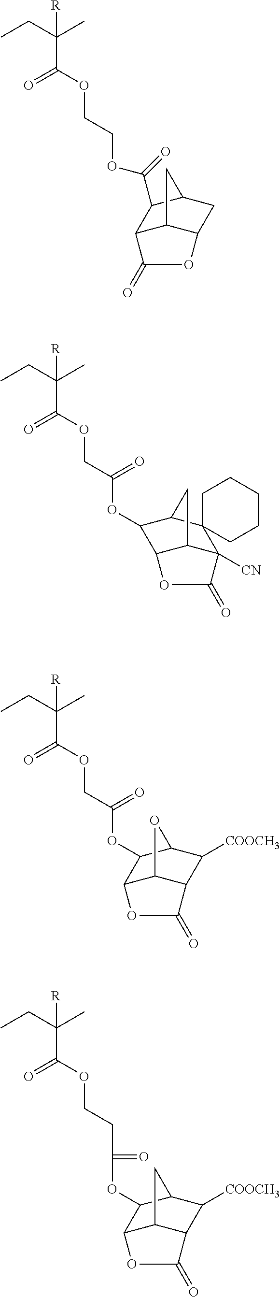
CCC(C)(C(OCCOC(C1C2C3C(CC1C3)OC2=O)=O)=O)[R].CCC(C)(C(OCC(OC1C2C3C([CN])(C4(C1C3)CCCCC4)C(=O)O2)=O)=O)[R].CCC(C)(C(OCC(OC1C2C3C(C([COOCH3])C1O3)C(=O)O2)=O)=O)[R].CCC(C)(C(OCCC(=O)OC1C2C3C(C([COOCH3])C1C3)C(=O)O2)=O)[R]
